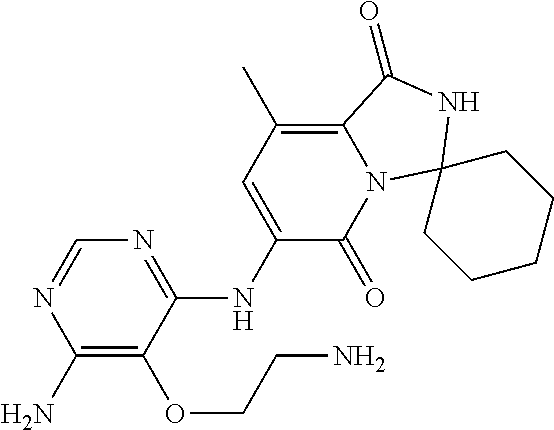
N1=C(NC2=CC(C)=C3N(C2=O)C2(NC3=O)CCCCC2)C(OCCN)=C(N)N=C1
